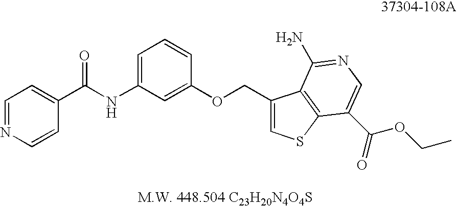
N1=CC=C(C(NC2=CC=CC(OCC3=CSC4=C3C(N)=NC=C4C(OCC)=O)=C2)=O)C=C1
